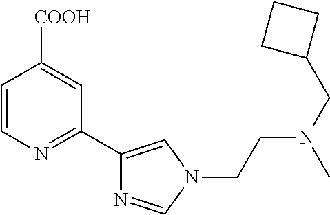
C1=CN=C(C2=CN(CCN(CC3CCC3)C)C=N2)C=C1[COOH]
